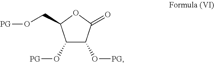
O(C1C(O[PG])C(CO[PG])OC1=O)[PG]
